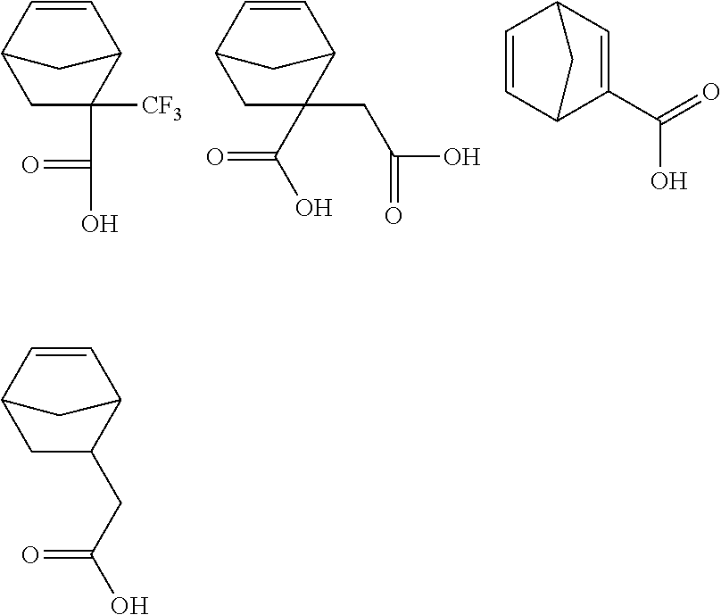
C1=CC2CC(C(O)=O)([CF3])C1C2.C1=CC2CC(CC(O)=O)(C(O)=O)C1C2.C1=CC2C(C(=O)O)=CC1C2.C1=CC2CC(CC(O)=O)C1C2
